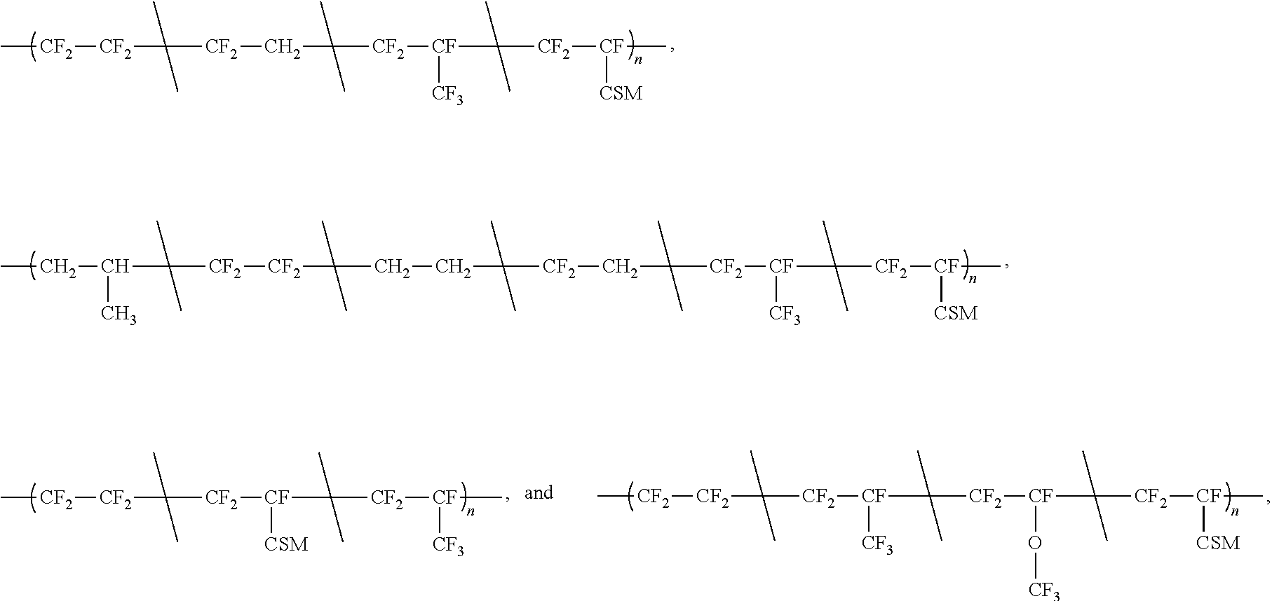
C[CF2][CF2]C(C)(C)[CF2]CC(C)(C)[CF2][CF]([CF3])C(C)(C)[CF2][CF]([CSM])C.CCC(C)C(C)(C)[CF2][CF2]C(C)(C)CCC(C)(C)[CF2]CC(C)(C)[CF2][CF]([CF3])C(C)(C)[CF2][CF]([CSM])C.C[CF2][CF2]C(C)(C)[CF2][CF]([CSM])C(C)(C)[CF2][CF]([CF3])C.C[CF2][CF2]C(C)(C)[CF2][CF](C(C)(C)[CF2][CF](O[CF3])C(C)(C)[CF2][CF]([CSM])C)[CF3]
